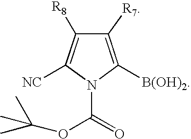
C1([B(OH)2])=C([R7])C([R8])=C([NC])N1C(=O)OC(C)(C)C
